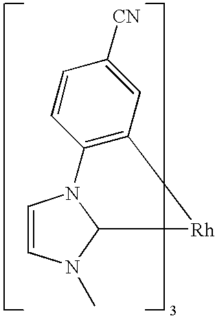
C1=CN2C(N1C)[Rh]C1=C2C=CC([CN])=C1
